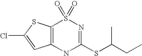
C12=C(NC(SC(CC)C)=NS1(=O)=O)C=C(Cl)S2
